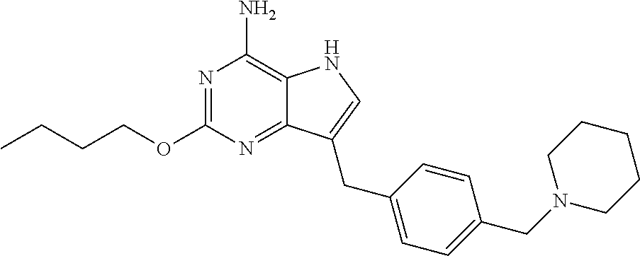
N1=C(OCCCC)N=C2C(=C1N)NC=C2CC1=CC=C(CN2CCCCC2)C=C1
